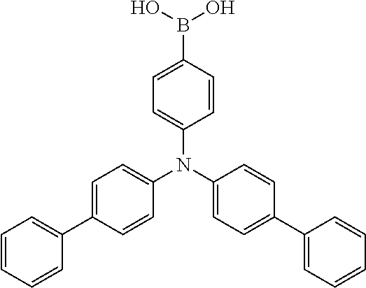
C1=C(B(O)O)C=CC(N(C2=CC=C(C3=CC=CC=C3)C=C2)C2=CC=C(C3=CC=CC=C3)C=C2)=C1
